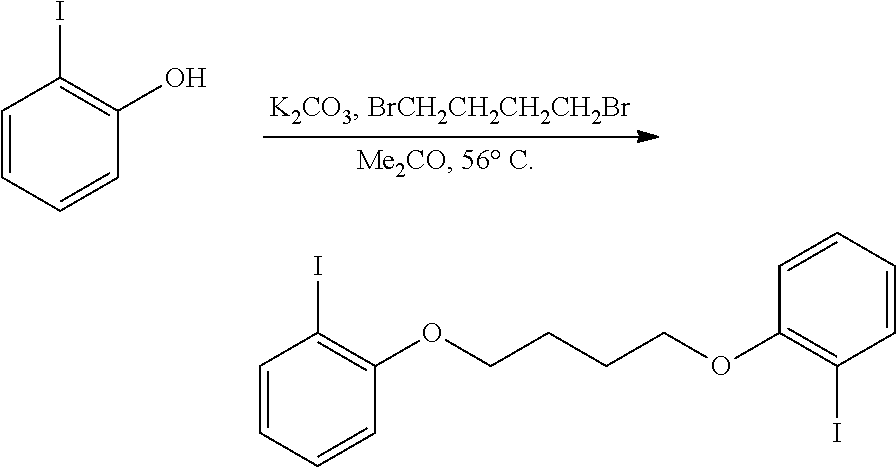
C1=CC=CC(O)=C1I.C1=CC=CC(OCCCCOC2=C(I)C=CC=C2)=C1I
